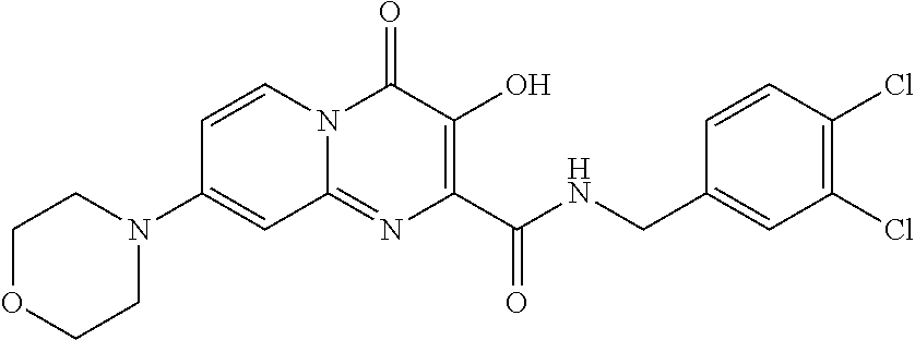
C1=CN2C(=NC(C(NCC3=CC(Cl)=C(Cl)C=C3)=O)=C(O)C2=O)C=C1N1CCOCC1
